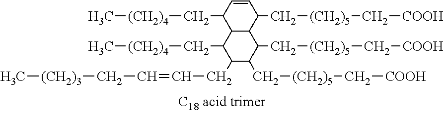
C12C(C(C[(CH2)5]C[COOH])C=CC1C[(CH2)4]C)C(C[(CH2)5]C[COOH])C(C[(CH2)5]C[COOH])C(CC=CC[(CH2)3]C)C2C[(CH2)4]C
